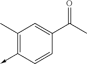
C1(C)=C(->C)C=CC(C(C)=O)=C1
